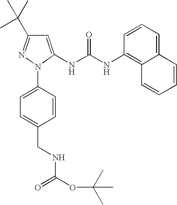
C1=C(NC(NC2=C3C(=CC=C2)C=CC=C3)=O)N(C2=CC=C(CNC(=O)OC(C)(C)C)C=C2)N=C1C(C)(C)C
